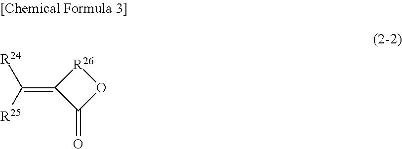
[R26]1C(=C([R24])[R25])C(=O)O1
